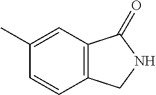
C12=C(C(=O)NC1)C=C(C)C=C2
